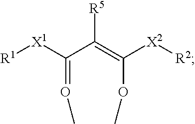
C(=OC)(C(=C(OC)[X2][R2])[R5])[X1][R1]
